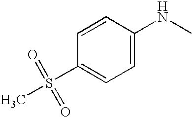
C1=CC(S(C)(=O)=O)=CC=C1NC
